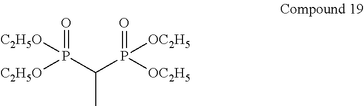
O=P(C(P([OC2H5])([OC2H5])=O)C)([C2H5O])[C2H5O]
